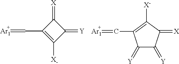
C1(C=[Ar1])=C([X-])C(=[Y])C1=[X].C1(=[Y])C(=[Y])C(=[X])C([X-])=C1C=[Ar1]
